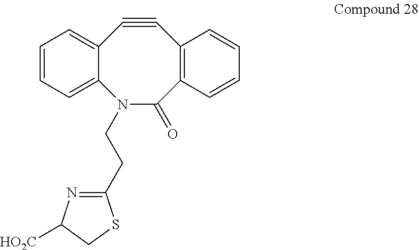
C12=CC=CC=C1N(CCC1=NC([HO2C])CS1)C(=O)C1=C(C#C2)C=CC=C1
